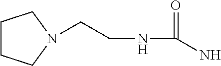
C1CCN(CCNC(=O)N)C1
